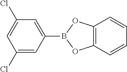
C1(Cl)=CC(B2OC3=C(C=CC=C3)O2)=CC(Cl)=C1
